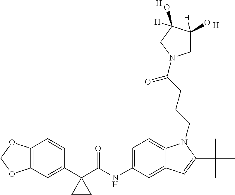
[H].C12=C(C=C(C3(C(NC4=CC=C5C(=C4)C=C(C(C)(C)C)N5CCCC(=O)N4CC(O)([H])C(O)([H])C4)=O)CC3)C=C1)OCO2.[H]
